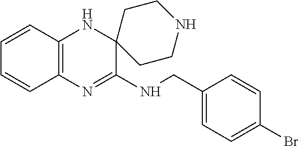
C12=C(N=C(NCC3=CC=C(Br)C=C3)C3(N1)CCNCC3)C=CC=C2
